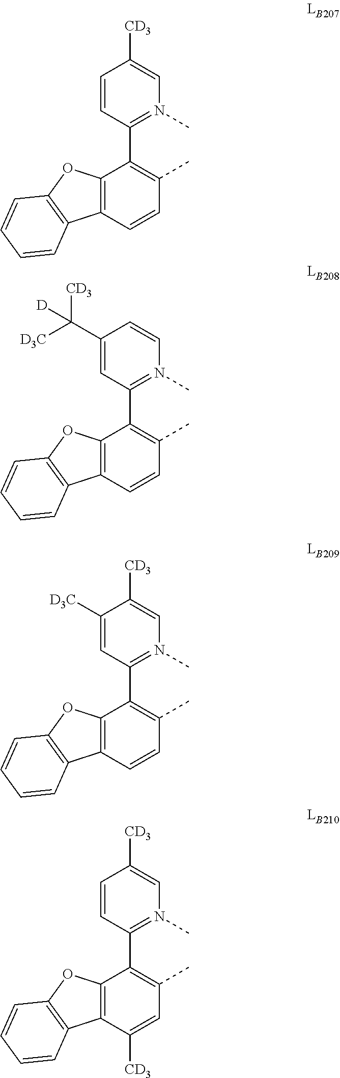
C12=C(C=CC(C)=C1C1=N(C)C=C([CD3])C=C1)C1=C(O2)C=CC=C1.C12=C(C=CC(C)=C1C1=N(C)C=CC(C([D3C])([CD3])[D])=C1)C1=C(O2)C=CC=C1.C12=C(C=CC(C)=C1C1=N(C)C=C([CD3])C([D3C])=C1)C1=C(O2)C=CC=C1.C12=C(C([CD3])=CC(C)=C1C1=N(C)C=C([CD3])C=C1)C1=C(O2)C=CC=C1
